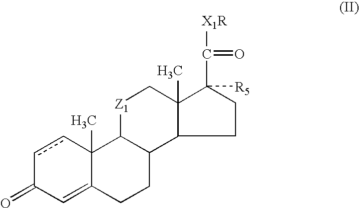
c1cC2(C)C(=CC1=O)CCC1C2[Z1]CC2(C)C1CCC2(C([X1R])=O)[R5]
